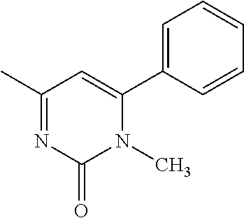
C1=C(C2=CC(C)=NC(=O)N2C)C=CC=C1
